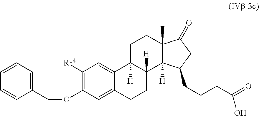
C1([R14])=C(OCC2=CC=CC=C2)C=C2C(=C1)C1([H])C([H])(CC2)C2([H])C(C)(CC1)C(=O)CC2CCCC(=O)O
